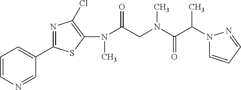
C1=NC=CC=C1C1=NC(Cl)=C(N(C(CN(C(C(N2C=CC=N2)C)=O)C)=O)C)S1
